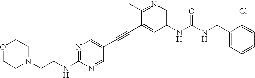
C1(C#CC2=CN=C(NCCN3CCOCC3)N=C2)=CC(NC(NCC2=CC=CC=C2Cl)=O)=CN=C1C
